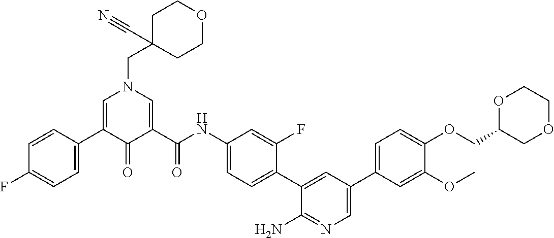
C1C(CN2C=C(C3=CC=C(F)C=C3)C(=O)C(C(NC3=CC=C(C4=CC(C5=CC=C(OCC6COCCO6)C(OC)=C5)=CN=C4N)C(F)=C3)=O)=C2)(C#N)CCOC1
